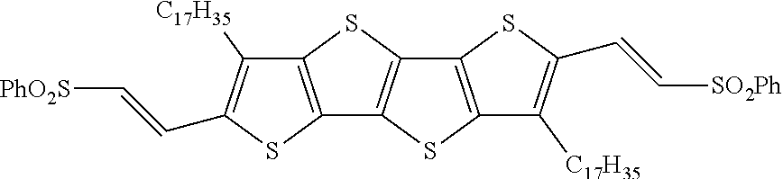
C12=C(SC3=C1SC1=C3SC(C=C[SO2Ph])=C1[C17H35])C([C17H35])=C(C=C[PhO2S])S2
